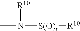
CN([S(O)t][R10])[R10]
